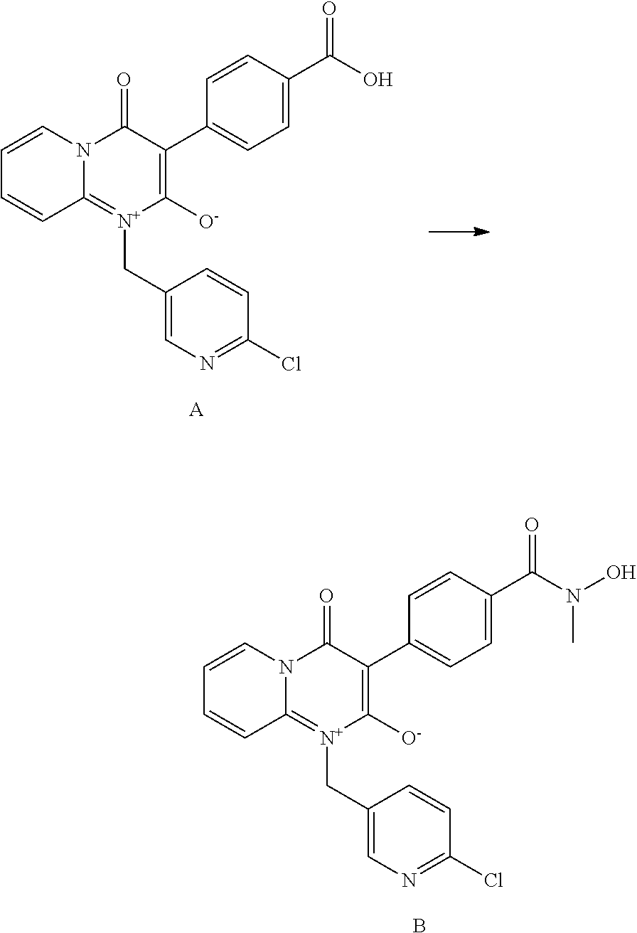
C12=[N+](CC3=CN=C(Cl)C=C3)C([O-])=C(C3=CC=C(C(O)=O)C=C3)C(=O)N1C=CC=C2.[A].C12=[N+](CC3=CN=C(Cl)C=C3)C([O-])=C(C3=CC=C(C(N(O)C)=O)C=C3)C(=O)N1C=CC=C2.B
